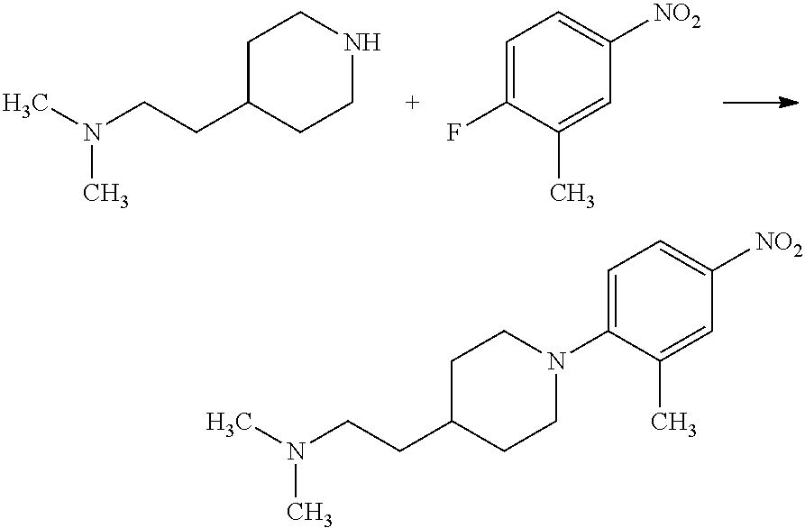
C1C(CCN(C)C)CCNC1.C1=C(F)C(C)=CC([NO2])=C1.C1C(CCN(C)C)CCN(C2=CC=C([NO2])C=C2C)C1
